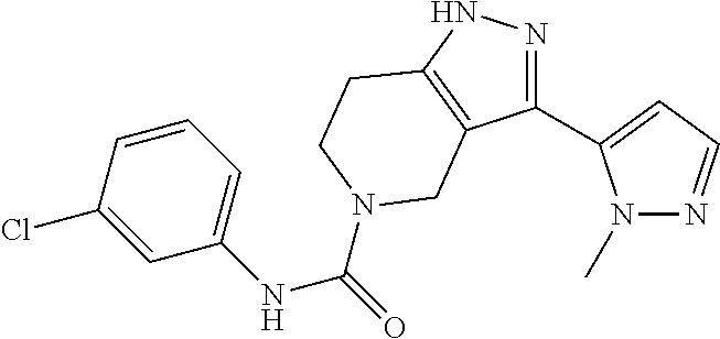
N1=C(C2=CC=NN2C)C2=C(N1)CCN(C(=O)NC1=CC=CC(Cl)=C1)C2
